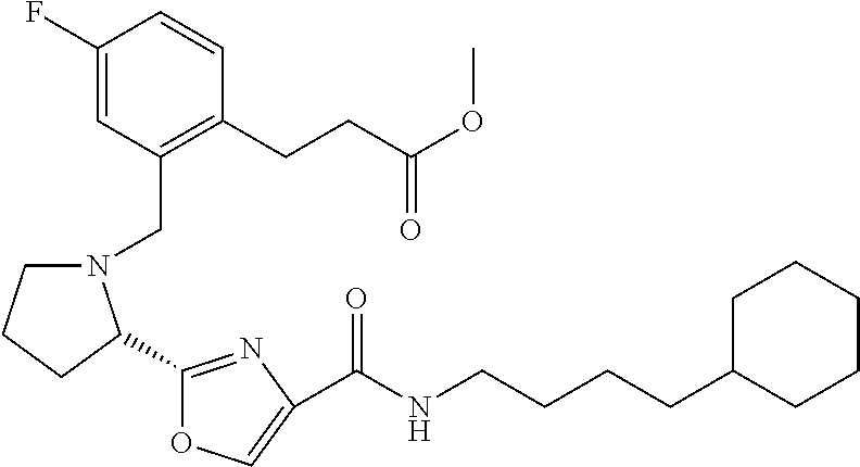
C1(F)=CC(CN2CCCC2C2=NC(C(NCCCCC3CCCCC3)=O)=CO2)=C(CCC(OC)=O)C=C1
